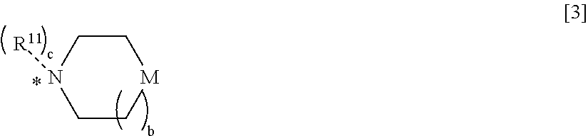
C1N([R11])CC[M]C1
